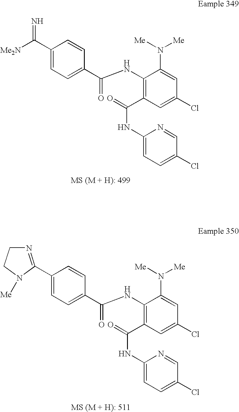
N=C(C1=CC=C(C(NC2=C(C(NC3=CC=C(Cl)C=N3)=O)C=C(Cl)C=C2N([Me])[Me])=O)C=C1)[Me2N].C1(C2=NCCN2[Me])=CC=C(C(NC2=C(C(NC3=CC=C(Cl)C=N3)=O)C=C(Cl)C=C2N([Me])[Me])=O)C=C1
